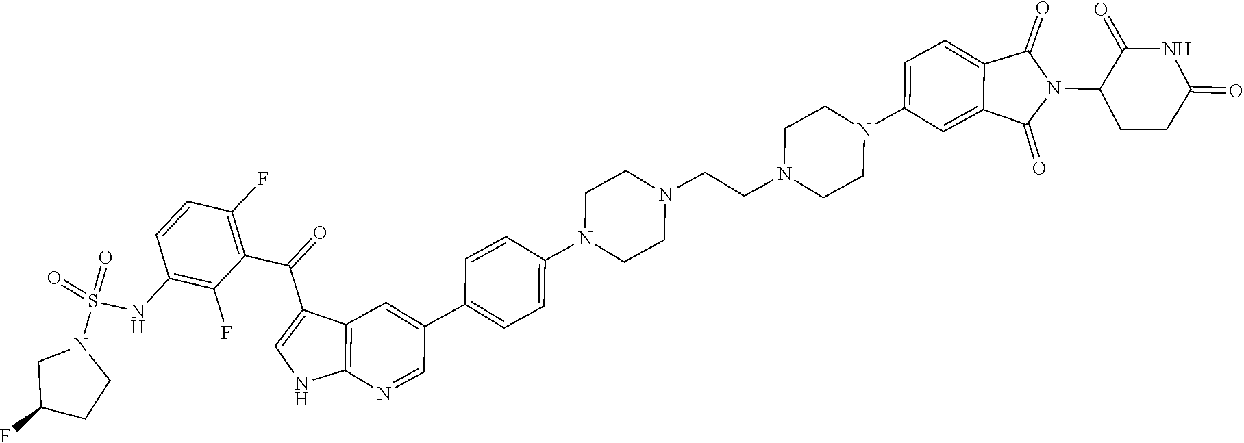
C12=C(N=CC(C3=CC=C(N4CCN(CCN5CCN(C6=CC=C7C(=C6)C(=O)N(C6CCC(=O)NC6=O)C7=O)CC5)CC4)C=C3)=C1)NC=C2C(C1=C(F)C=CC(NS(=O)(=O)N2CC(F)CC2)=C1F)=O
